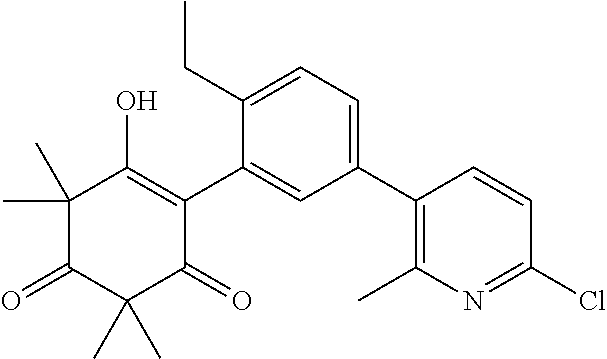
C1(C2=C(C)N=C(Cl)C=C2)=CC=C(CC)C(C2=C(O)C(C)(C)C(=O)C(C)(C)C2=O)=C1
